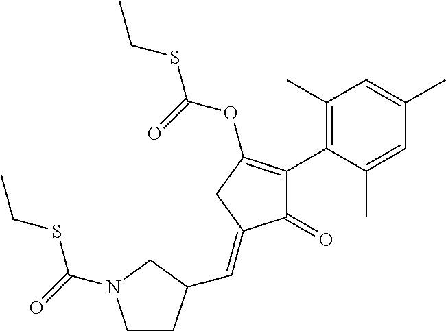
C1(=O)C(C2=C(C)C=C(C)C=C2C)=C(OC(=O)SCC)CC1=CC1CCN(C(SCC)=O)C1
